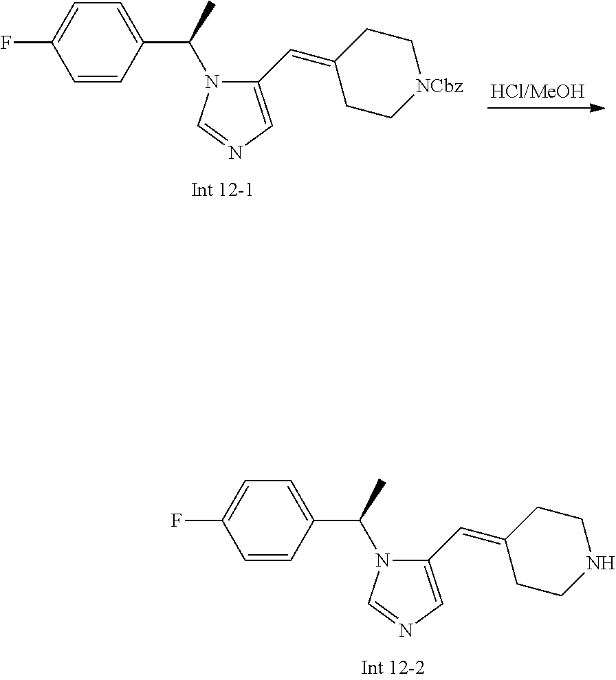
[NCbz]1CCC(=CC2=CN=CN2C(C2=CC=C(F)C=C2)C)CC1.N1CCC(=CC2=CN=CN2C(C2=CC=C(F)C=C2)C)CC1
